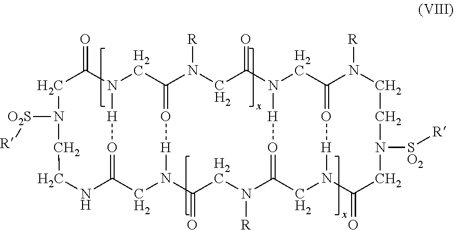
C1C(=O)N2CC3=O[H]N(CC(=O[H]2)NCCN1[O2S][R])C(=O)CN([R])C1=O[H]N(C(=O)CN3[R])CC2=O[H]N(C1)C(=O)CN([SO2][R])CCN2[R]
